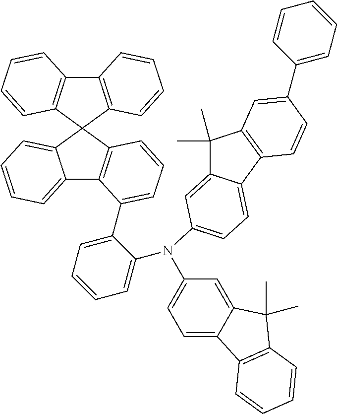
C12=C(C3(C4=C1C=CC=C4)C1=CC=CC=C1C1=C3C=CC=C1C1=CC=CC=C1N(C1=CC=C3C(=C1)C(C)(C)C1=C3C=CC=C1)C1=CC=C3C(=C1)C(C)(C)C1=C3C=CC(C3=CC=CC=C3)=C1)C=CC=C2
